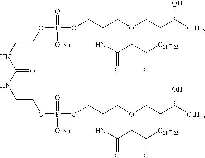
C(NC(=O)NCCOP([O Na])(=O)OCC(COCCC([C7H15])O)NC(=O)CC([C11H23])=O)COP(=O)([O Na])OCC(COCCC([C7H15])O)NC(CC([C11H23])=O)=O
